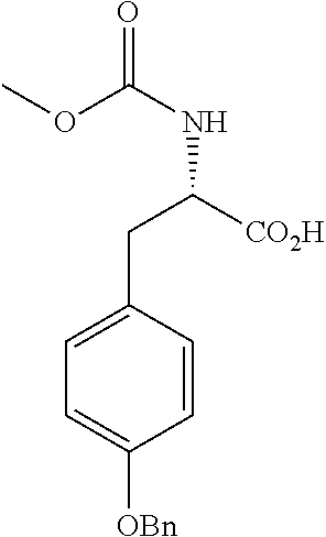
C1=CC(CC(NC(=O)OC)[CO2H])=CC=C1[OBn]
